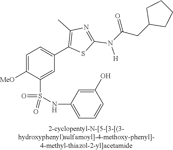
C1=C([MeO])C(S(NC2=CC=CC(O)=C2)(=O)=O)=CC(C2=C(C)N=C(N([H])C(CC3CCCC3)=O)S2)=C1
